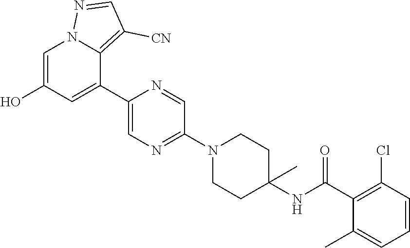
C1(C2=CC(O)=CN3C2=C([CN])C=N3)=CN=C(N2CCC(NC(C3=C(Cl)C=CC=C3C)=O)(C)CC2)C=N1
